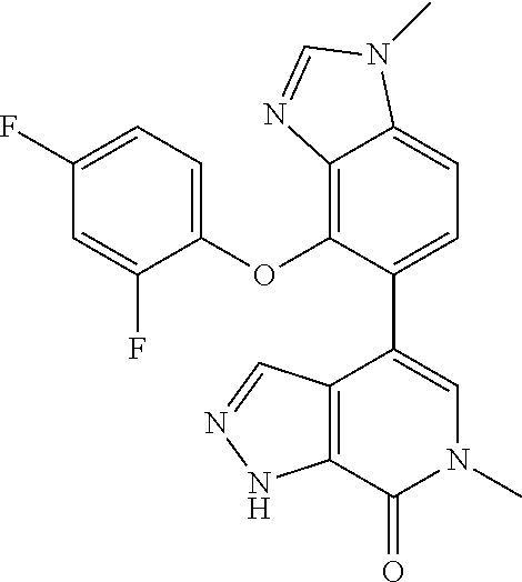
C12=C(C(=O)N(C)C=C1C1=CC=C3C(=C1OC1=CC=C(F)C=C1F)N=CN3C)NN=C2
